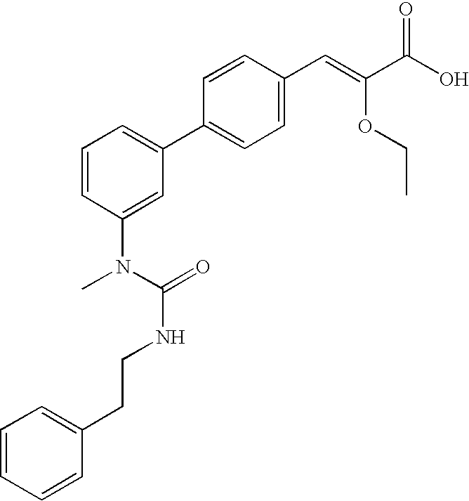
C1=CC(N(C(=O)NCCC2=CC=CC=C2)C)=CC(C2=CC=C(C=C(OCC)C(O)=O)C=C2)=C1
